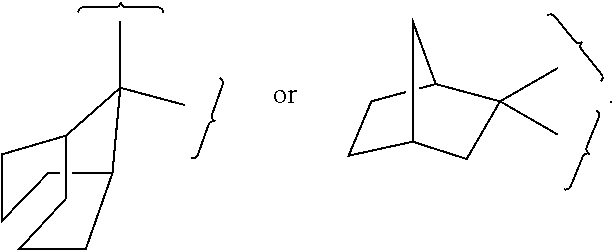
C1C2CC(C)(C)C(C1)C2.C1CCC2C(C)(C)C1CCC2
